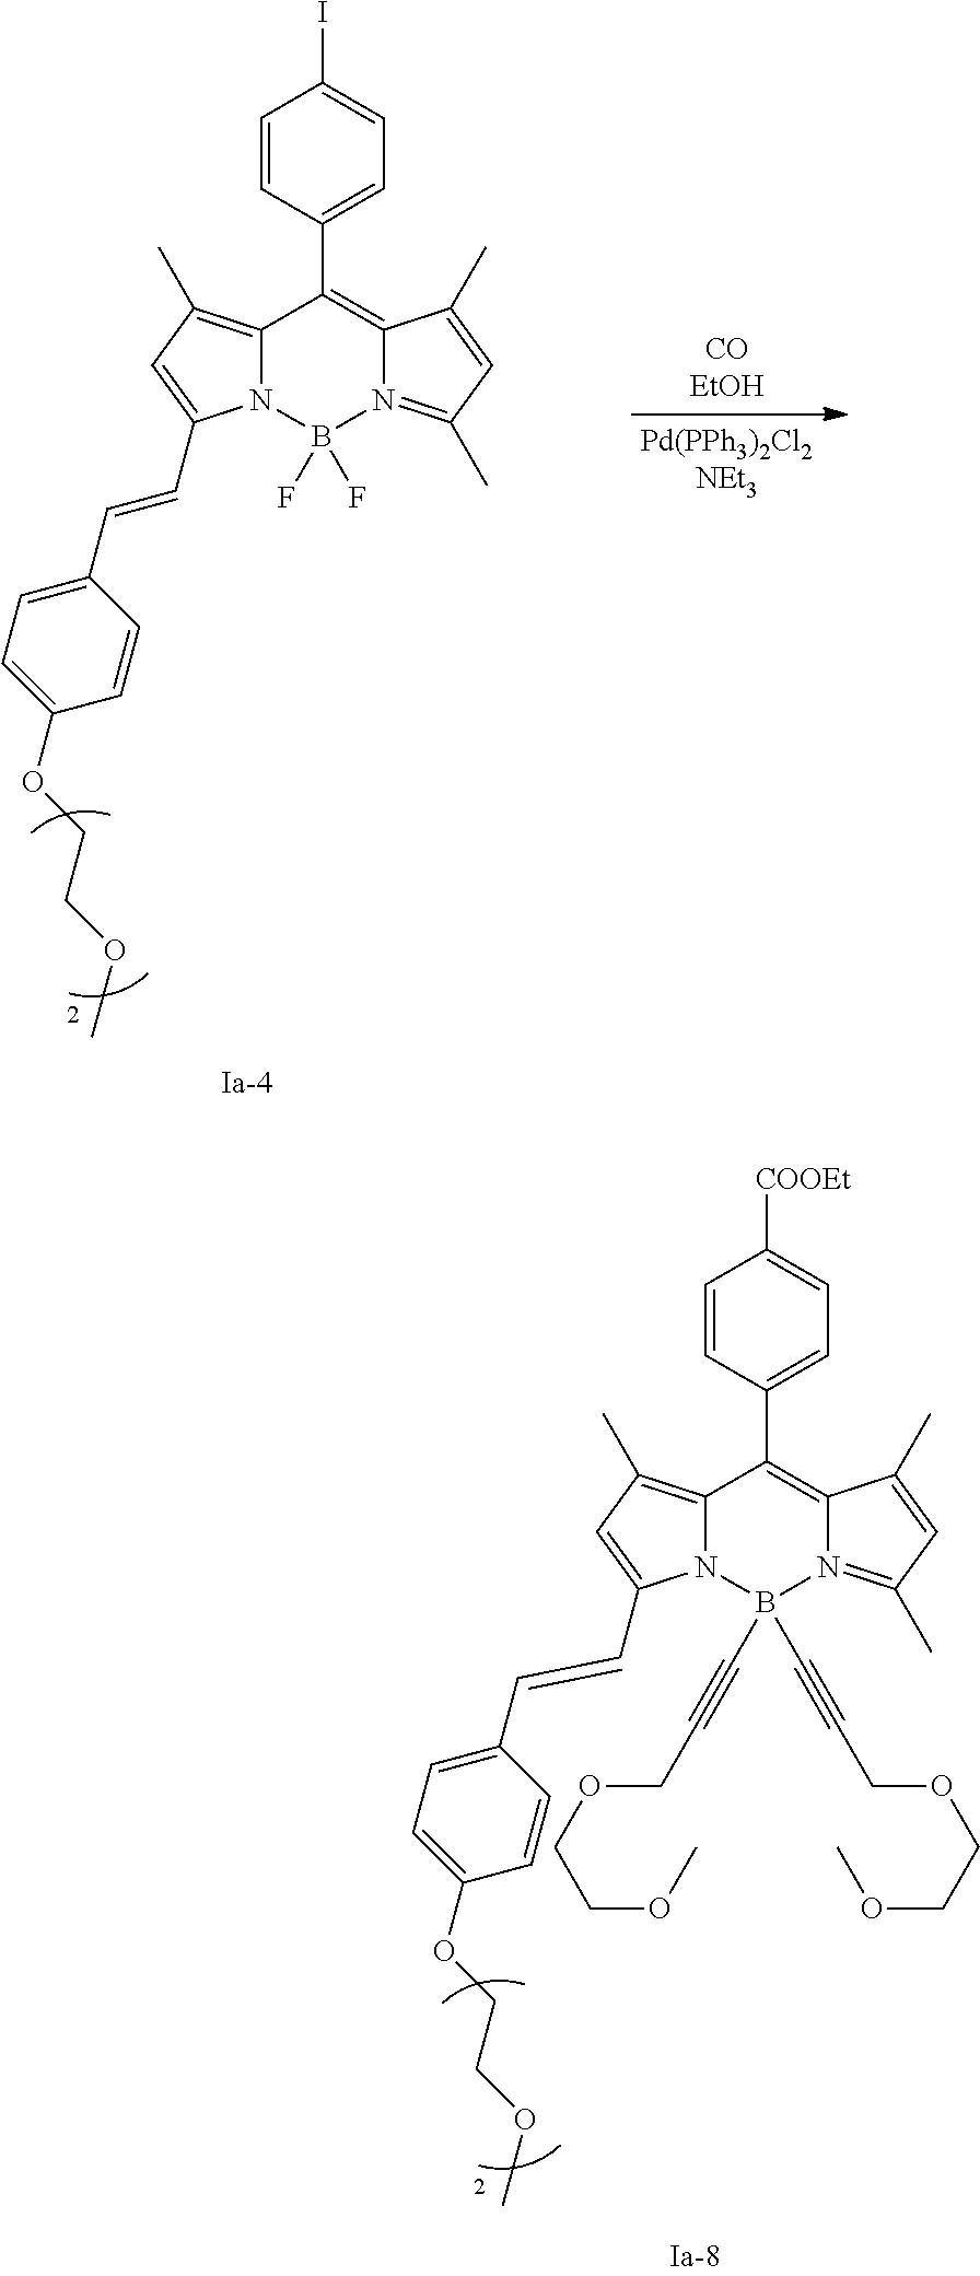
C1=CC(C2=C3N(=C(C)C=C3C)B(F)(F)N3C2=C(C)C=C3C=CC2=CC=C(OCCOC)C=C2)=CC=C1I.C1=CC(C2=C3N(=C(C)C=C3C)B(C#CCOCCOC)(C#CCOCCOC)N3C2=C(C)C=C3C=CC2=CC=C(OCCOC)C=C2)=CC=C1[COOEt]
